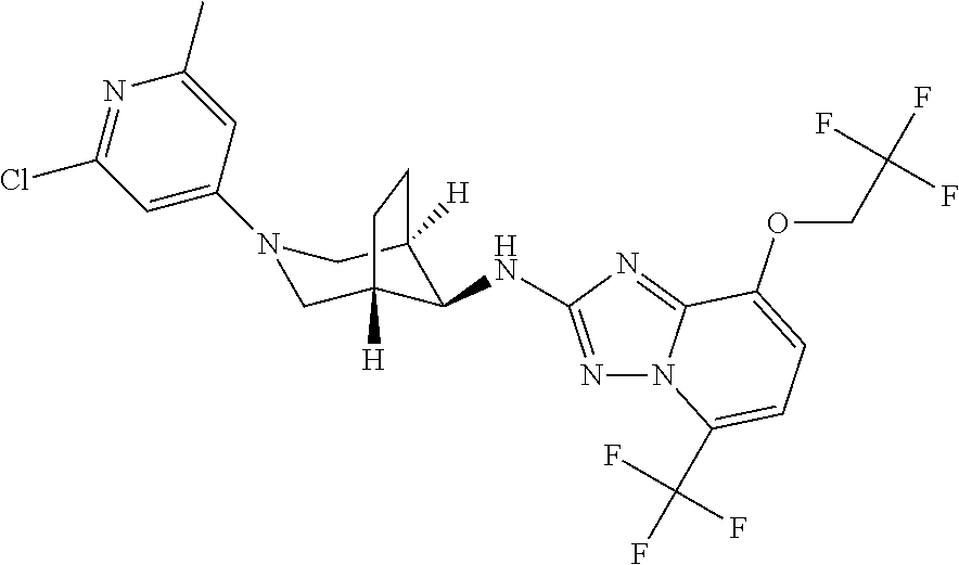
C1(N2CC3([H])C(NC4=NN5C(=N4)C(OCC(F)(F)F)=CC=C5C(F)(F)F)C([H])(C2)CC3)=CC(Cl)=NC(C)=C1
